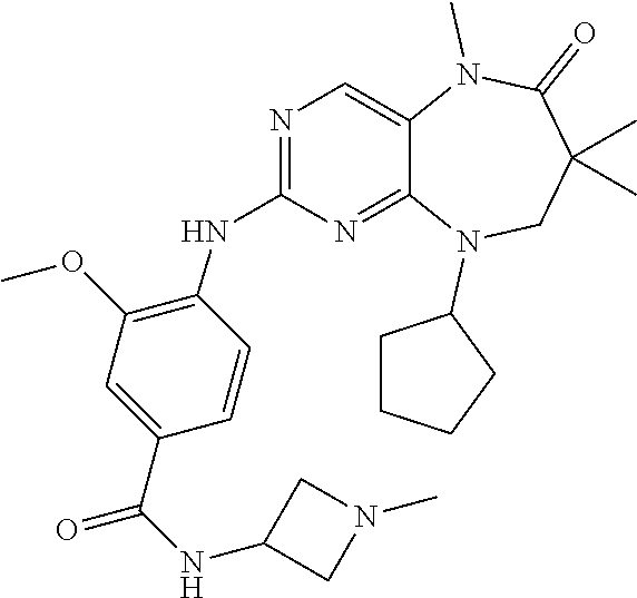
C1=CC(C(NC2CN(C)C2)=O)=CC(OC)=C1NC1=NC=C2C(=N1)N(C1CCCC1)CC(C)(C)C(=O)N2C
